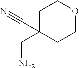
C1C(CN)(C#N)CCOC1
